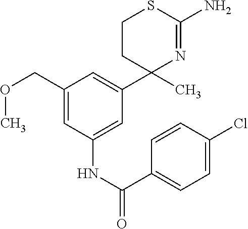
C1(C)(C2=CC(COC)=CC(NC(C3=CC=C(Cl)C=C3)=O)=C2)N=C(N)SCC1
